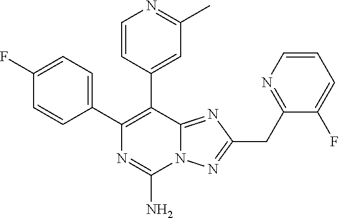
N12C(=NC(CC3=NC=CC=C3F)=N1)C(C1=CC(C)=NC=C1)=C(C1=CC=C(F)C=C1)N=C2N
